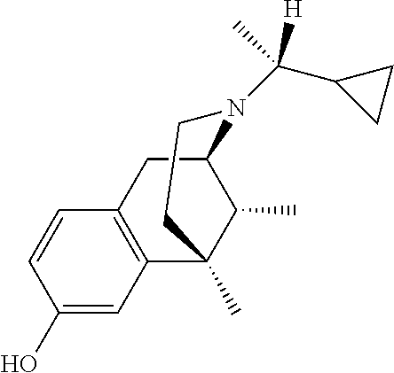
C1=CC(O)=CC2=C1CC1C(C)C2(C)CCN1C(C1CC1)(C)[H]
